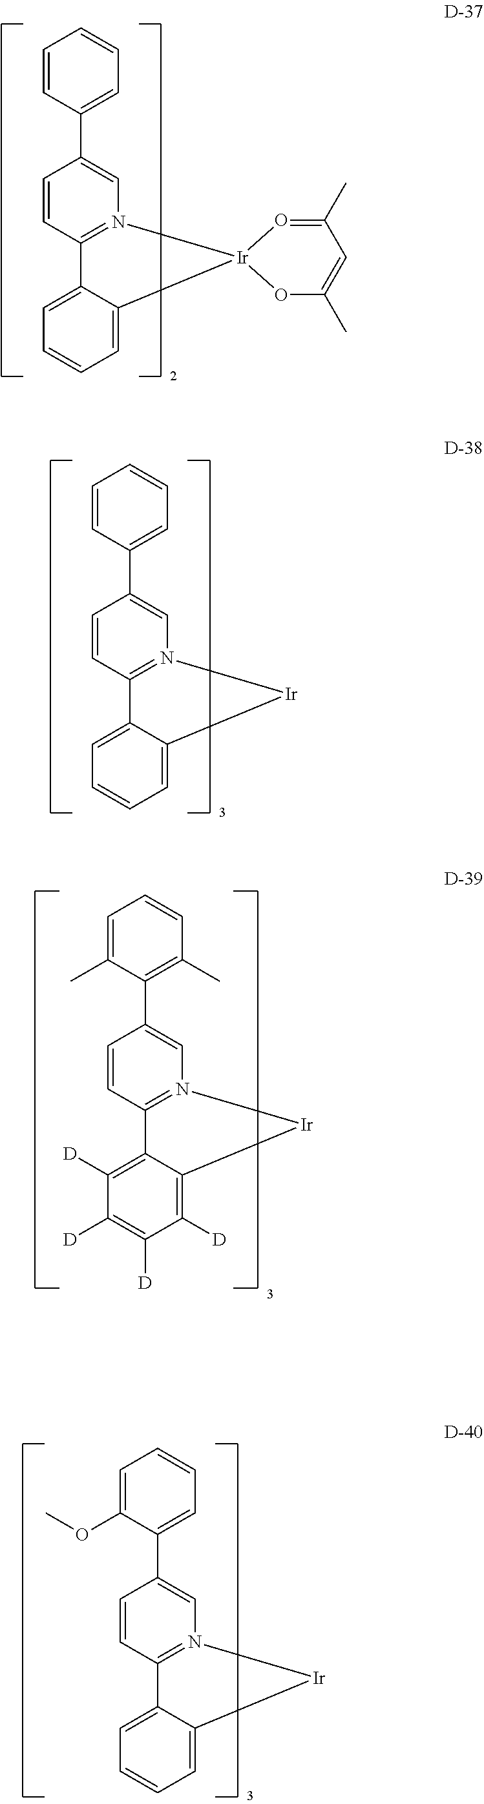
C12=CC=CC=C1[Ir]1(N3=C2C=CC(C2=CC=CC=C2)=C3)OC(C)=CC(C)=O1.C12=CC=CC=C1[Ir]N1=C2C=CC(C2=CC=CC=C2)=C1.C12=C([D])C([D])=C([D])C([D])=C1[Ir]N1=C2C=CC(C2=C(C)C=CC=C2C)=C1.C12=CC=CC=C1[Ir]N1=C2C=CC(C2=CC=CC=C2OC)=C1
